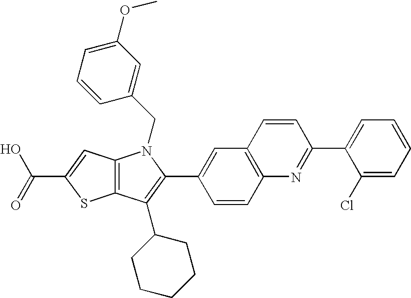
C(C1=CC2=C(S1)C(C1CCCCC1)=C(C1=CC3=C(C=C1)N=C(C1=CC=CC=C1Cl)C=C3)N2CC1=CC(OC)=CC=C1)(=O)O
